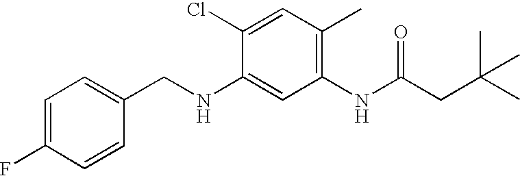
C1=C(F)C=CC(CNC2=CC(NC(CC(C)(C)C)=O)=C(C)C=C2Cl)=C1
